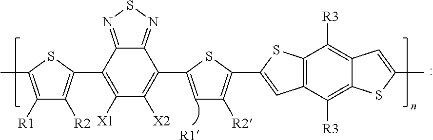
[R1].C1([R1])=C(C)SC(C2=C([X1])C([X2])=C(C3=CC([R2])=C(C4=CC5=C(S4)C([R3])=C4C(=C5[R3])SC(C)=C4)S3)C3=NSN=C23)=C1[R2]
